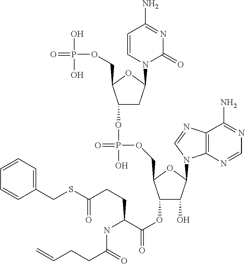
C1=CN(C2CC(OP(=O)(OCC3C(OC(=O)C(NC(=O)CCC=C)CCC(SCC4=CC=CC=C4)=O)C(O)C(N4C5=C(N=C4)C(N)=NC=N5)O3)O)C(COP(=O)(O)O)O2)C(=O)N=C1N
